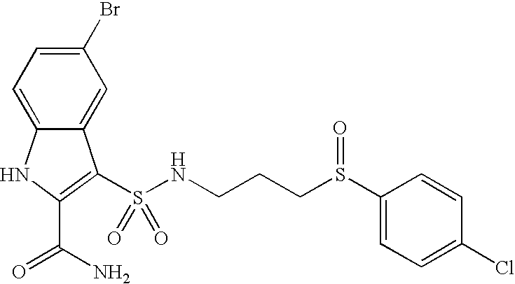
C1(Br)=CC=C2C(=C1)C(S(NCCCS(C1=CC=C(Cl)C=C1)=O)(=O)=O)=C(C(N)=O)N2
